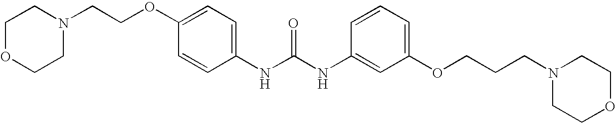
C1(OCCN2CCOCC2)=CC=C(NC(NC2=CC(OCCCN3CCOCC3)=CC=C2)=O)C=C1
